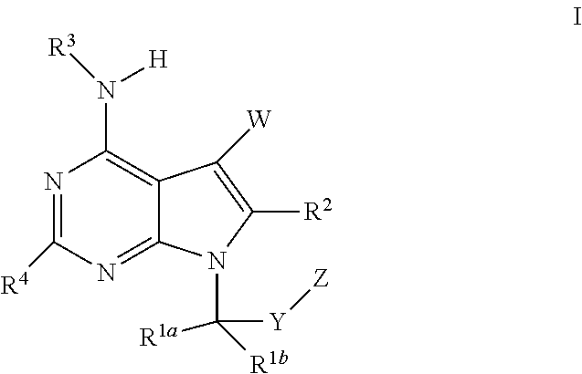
N1=C([R4])N=C2C(=C1N([H])[R3])C([W])=C([R2])N2C([Y][Z])([R1a])[R1b]
